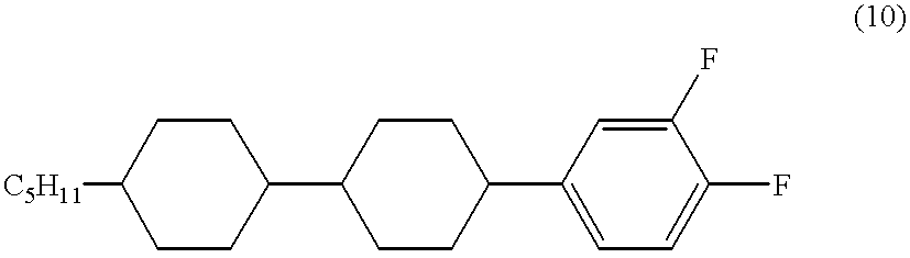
[C5H11]C1CCC(C2CCC(C3=CC=C(F)C(F)=C3)CC2)CC1
